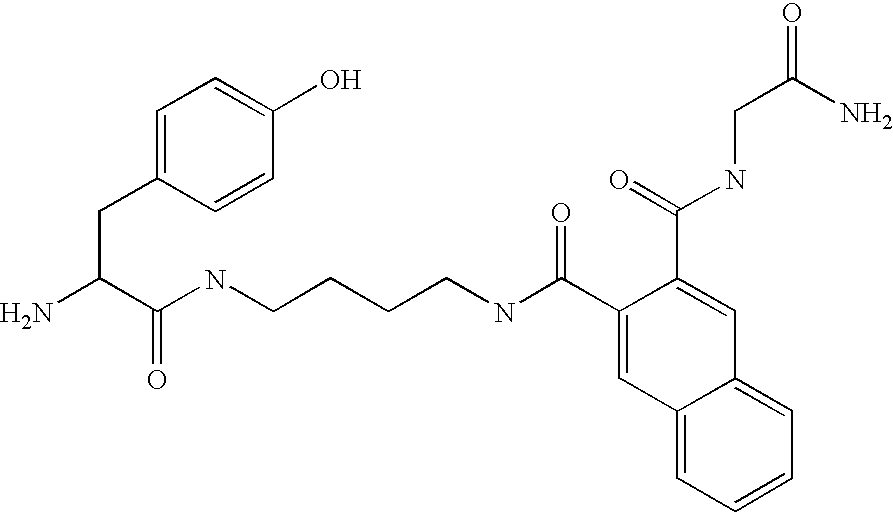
NC(C(NCCCCNC(C1=CC2=CC=CC=C2C=C1C(=O)NCC(=O)N)=O)=O)CC1=CC=C(O)C=C1
